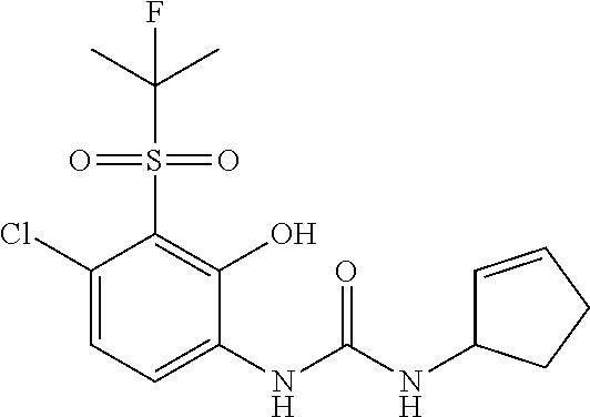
C1(Cl)=CC=C(NC(NC2C=CCC2)=O)C(O)=C1S(=O)(=O)C(C)(C)F
